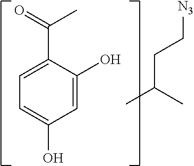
C1=C(C(=O)C)C(O)=CC(O)=C1.CC(C)CC[N3]
